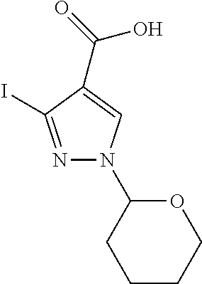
C1CCOC(N2N=C(I)C(C(O)=O)=C2)C1
